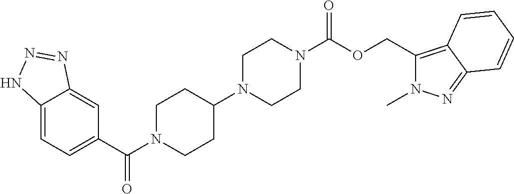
C12=CC=C(C(N3CCC(N4CCN(C(OCC5=C6C(=NN5C)C=CC=C6)=O)CC4)CC3)=O)C=C1N=NN2
